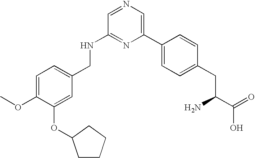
C1=C(OC)C(OC2CCCC2)=CC(CNC2=NC(C3=CC=C(CC(C(=O)O)N)C=C3)=CN=C2)=C1
